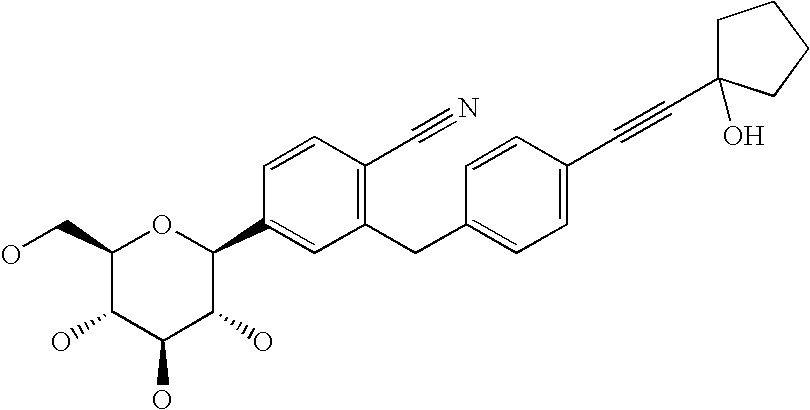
C1(CO)C(O)C(O)C(O)C(C2=CC(CC3=CC=C(C#CC4(O)CCCC4)C=C3)=C(C#N)C=C2)O1
